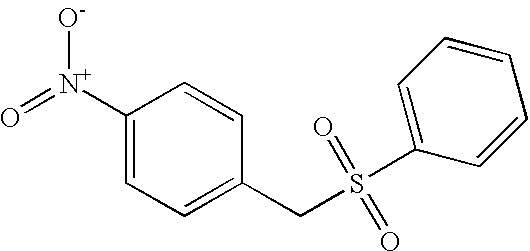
C1([N+](=O)[O-])=CC=C(CS(C2=CC=CC=C2)(=O)=O)C=C1
